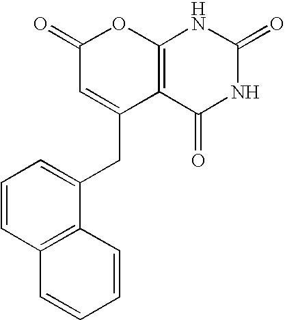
C1(=O)C=C(CC2=CC=CC3=C2C=CC=C3)C2=C(O1)NC(=O)NC2=O
